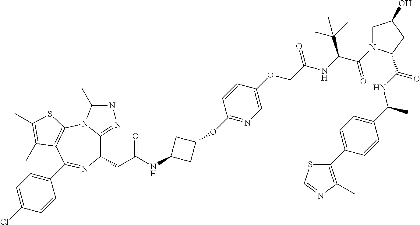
C1(CC(NC2CC(OC3=NC=C(OCC(NC(C(=O)N4CC(O)CC4C(NC(C4=CC=C(C5=C(C)N=CS5)C=C4)C)=O)C(C)(C)C)=O)C=C3)C2)=O)C2=NN=C(C)N2C2=C(C(C3=CC=C(Cl)C=C3)=N1)C(C)=C(C)S2
